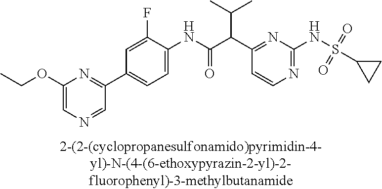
C1(NC(=O)C(C2=NC(NS(C3CC3)(=O)=O)=NC=C2)C(C)C)=CC=C(C2=NC(OCC)=CN=C2)C=C1F
